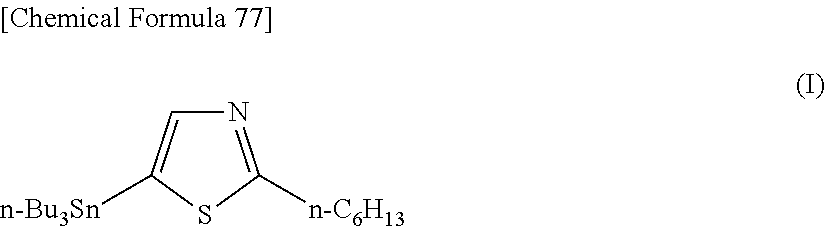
N1=C([n-C6H13])SC([n-Bu3Sn])=C1
